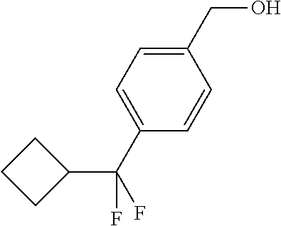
C1(CO)=CC=C(C(C2CCC2)(F)F)C=C1
